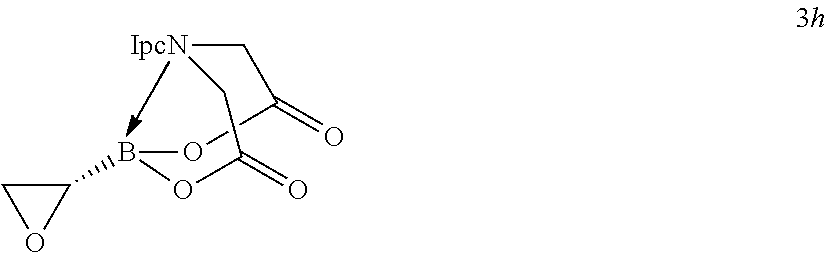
O1B(C2CO2)OC(=O)C[IpcN]CC1=O
